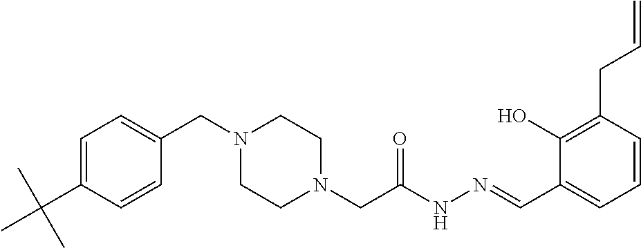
C1=C(C(C)(C)C)C=CC(CN2CCN(CC(NN=CC3=CC=CC(CC=C)=C3O)=O)CC2)=C1
